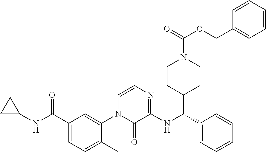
C1CC1NC(C1=CC=C(C)C(N2C=CN=C(NC(C3=CC=CC=C3)C3CCN(C(OCC4=CC=CC=C4)=O)CC3)C2=O)=C1)=O
